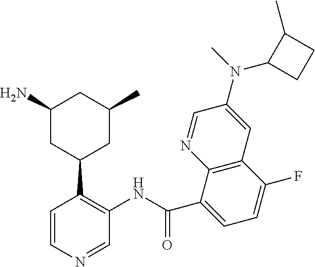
C1=CN=CC(NC(C2=CC=C(F)C3=C2N=CC(N(C)C2CCC2C)=C3)=O)=C1C1CC(C)CC(N)C1
